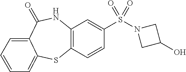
C12=C(NC(=O)C3=CC=CC=C3S1)C=C(S(=O)(N1CC(O)C1)=O)C=C2
